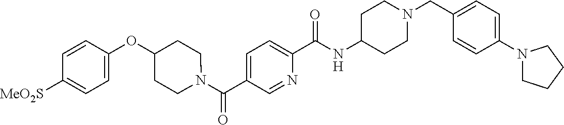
N(C(C1=CC=C(C(=O)N2CCC(OC3=CC=C([SO2Me])C=C3)CC2)C=N1)=O)C1CCN(CC2=CC=C(N3CCCC3)C=C2)CC1
